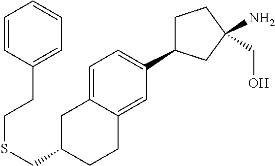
C1=C2C(=CC(C3CCC(CO)(N)C3)=C1)CCC(CSCCC1=CC=CC=C1)C2
